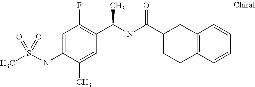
C1=C(NS(C)(=O)=O)C(C)=CC(C(NC(C2CCC3=C(C2)C=CC=C3)=O)C)=C1F
